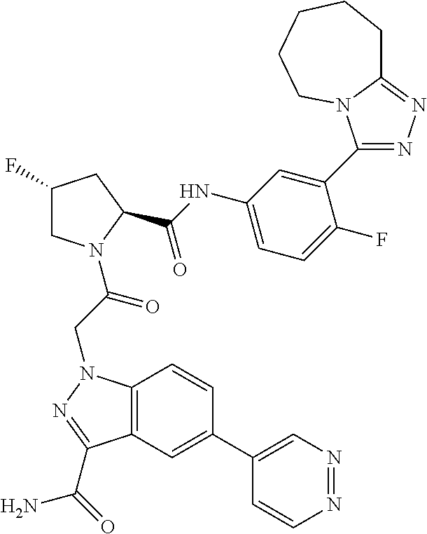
C12=C(C=C(C3=CN=NC=C3)C=C1)C(C(=O)N)=NN2CC(N1CC(F)CC1C(NC1=CC=C(F)C(C2=NN=C3N2CCCCC3)=C1)=O)=O
